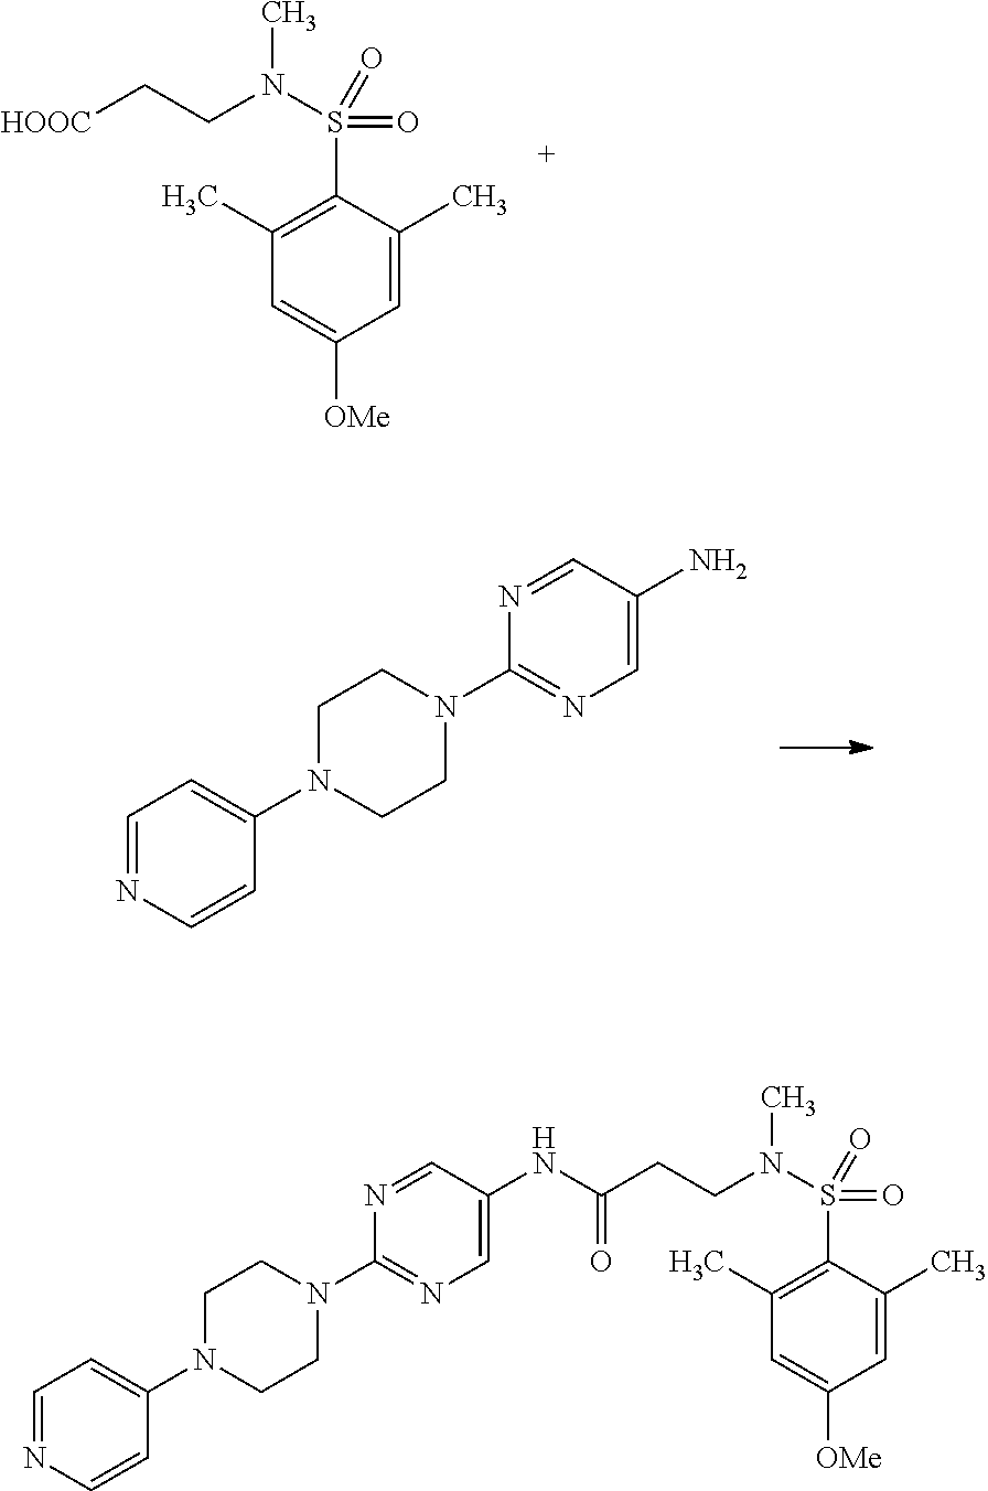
C1(C)=C(S(=O)(=O)N(CC[HOOC])C)C(C)=CC([OMe])=C1.N1(C2=CC=NC=C2)CCN(C2=NC=C(N)C=N2)CC1.C1(C)=C(S(=O)(=O)N(CCC(=O)NC2=CN=C(N3CCN(C4=CC=NC=C4)CC3)N=C2)C)C(C)=CC([OMe])=C1
